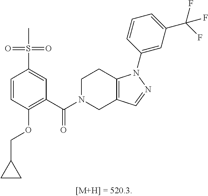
C1(S(=O)(=O)C)=CC(C(=O)N2CCC3=C(C=NN3C3=CC(C(F)(F)F)=CC=C3)C2)=C(OCC2CC2)C=C1
